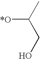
[*O]C(C)CO
